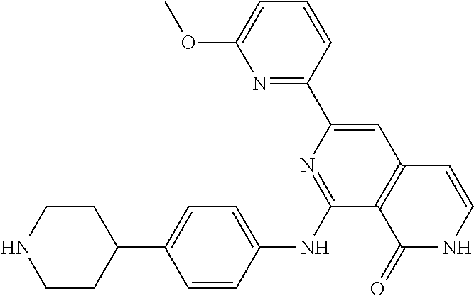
C1CNCCC1C1=CC=C(NC2=NC(C3=NC(OC)=CC=C3)=CC3=C2C(=O)NC=C3)C=C1
